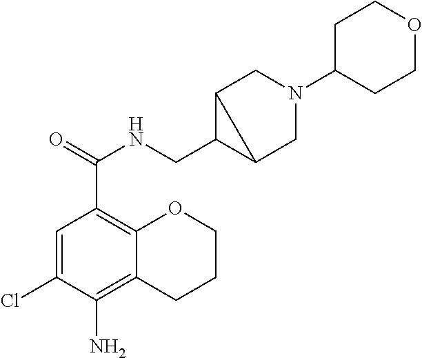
C1=C(Cl)C(N)=C2C(=C1C(=O)NCC1C3CN(C4CCOCC4)CC13)OCCC2
